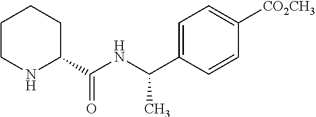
N1C(C(=O)NC(C)C2=CC=C([CO2CH3])C=C2)CCCC1
